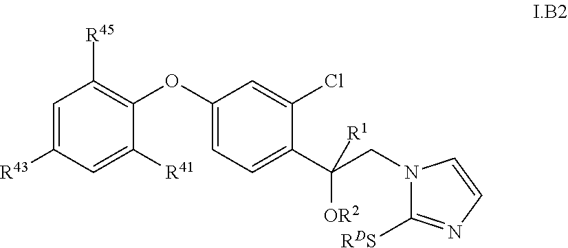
C1=C([R43])C=C([R41])C(OC2=CC=C(C(CN3C([RDS])=NC=C3)([R1])[OR2])C(Cl)=C2)=C1[R45]
